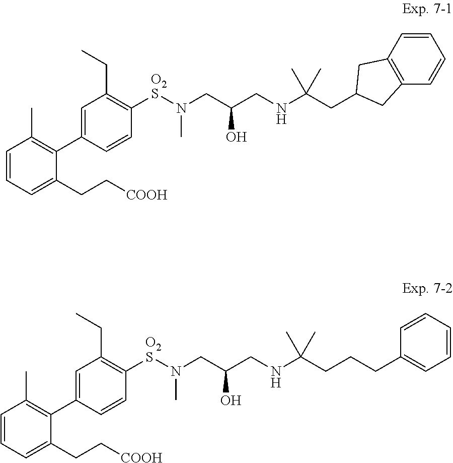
C1=CC=C(CC[COOH])C(C2=CC(CC)=C([O2S]N(CC(CNC(CC3CC4=C(C=CC=C4)C3)(C)C)O)C)C=C2)=C1C.C1=CC=C(CC[COOH])C(C2=CC(CC)=C([O2S]N(CC(CNC(CCCC3=CC=CC=C3)(C)C)O)C)C=C2)=C1C
